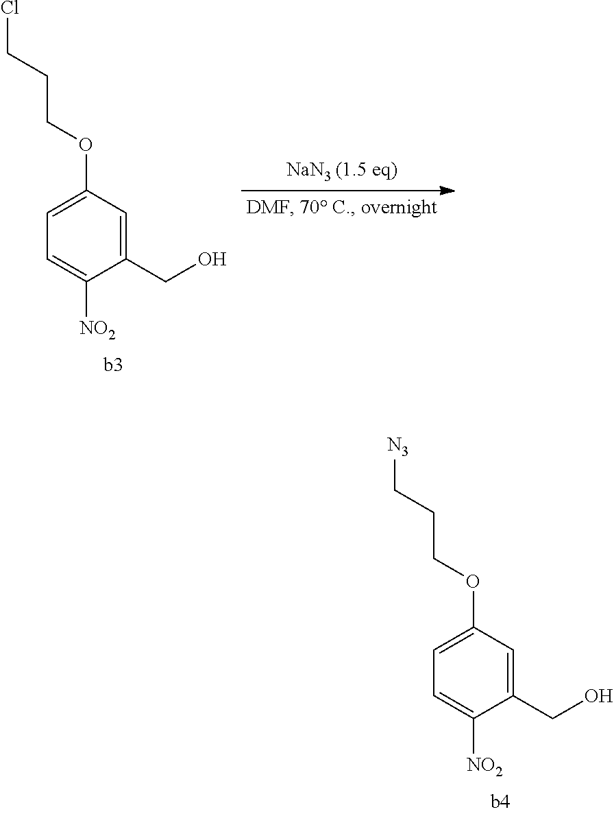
C1=C(OCCC[N3])C=C(CO)C([NO2])=C1.C1=C(OCCCCl)C=C(CO)C([NO2])=C1
